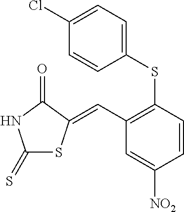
C1(=S)SC(=CC2=C(SC3=CC=C(Cl)C=C3)C=CC([NO2])=C2)C(=O)N1
